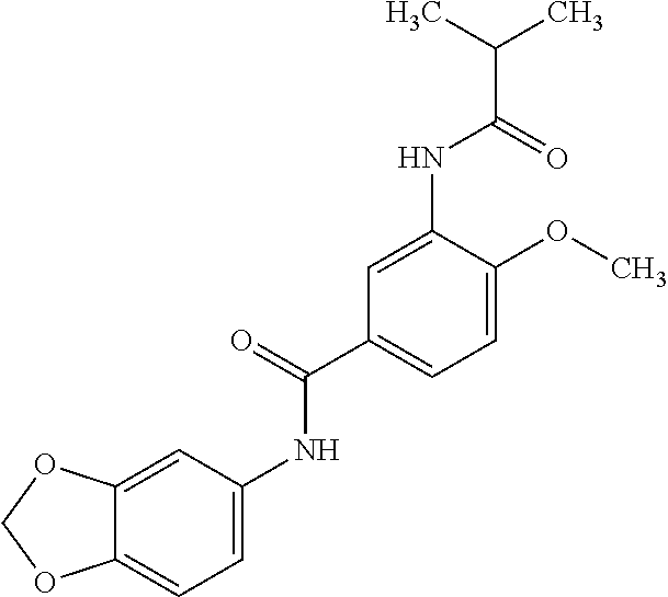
C1=C(OC)C(NC(C(C)C)=O)=CC(C(NC2=CC=C3C(=C2)OCO3)=O)=C1
